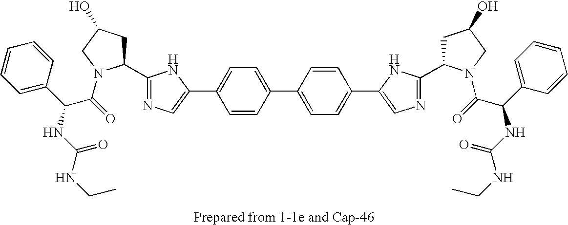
C1(C2CC(O)CN2C(=O)C(C2=CC=CC=C2)NC(NCC)=O)=NC=C(C2=CC=C(C3=CC=C(C4=CN=C(C5CC(O)CN5C(=O)C(C5=CC=CC=C5)NC(NCC)=O)N4)C=C3)C=C2)N1
